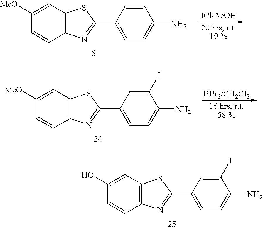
C1([MeO])=CC2=C(C=C1)N=C(C1=CC=C(N)C=C1)S2.C1([MeO])=CC2=C(C=C1)N=C(C1=CC=C(N)C(I)=C1)S2.C1(O)=CC2=C(C=C1)N=C(C1=CC=C(N)C(I)=C1)S2
